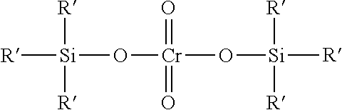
[R][Si](O[Cr](O[Si]([R])([R])[R])(=O)=O)([R])[R]
